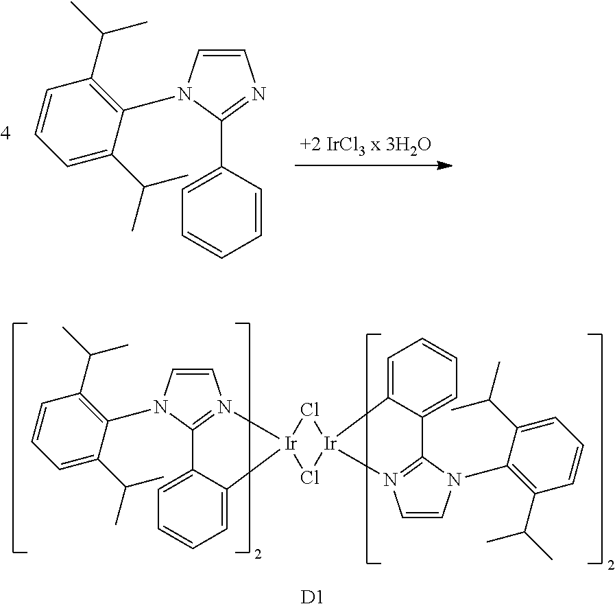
C1=CN(C2=C(C(C)C)C=CC=C2C(C)C)C(C2=CC=CC=C2)=N1.C1=CN(C2=C(C(C)C)C=CC=C2C(C)C)C2=N1[Ir]1(C3=CC=CC=C23)Cl[Ir]2(Cl1)N1=C(C3=CC=CC=C32)N(C2=C(C(C)C)C=CC=C2C(C)C)C=C1.[D1]
